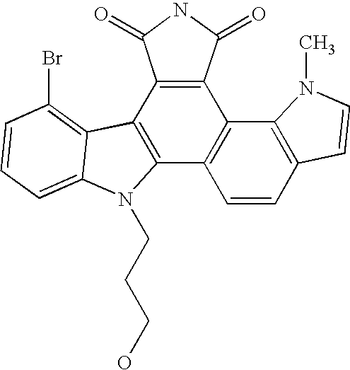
C12=C(C3=C(C4=C1C1=C(Br)C=CC=C1N4CCCO)C=CC1=C3N(C)C=C1)C(=O)NC2=O
